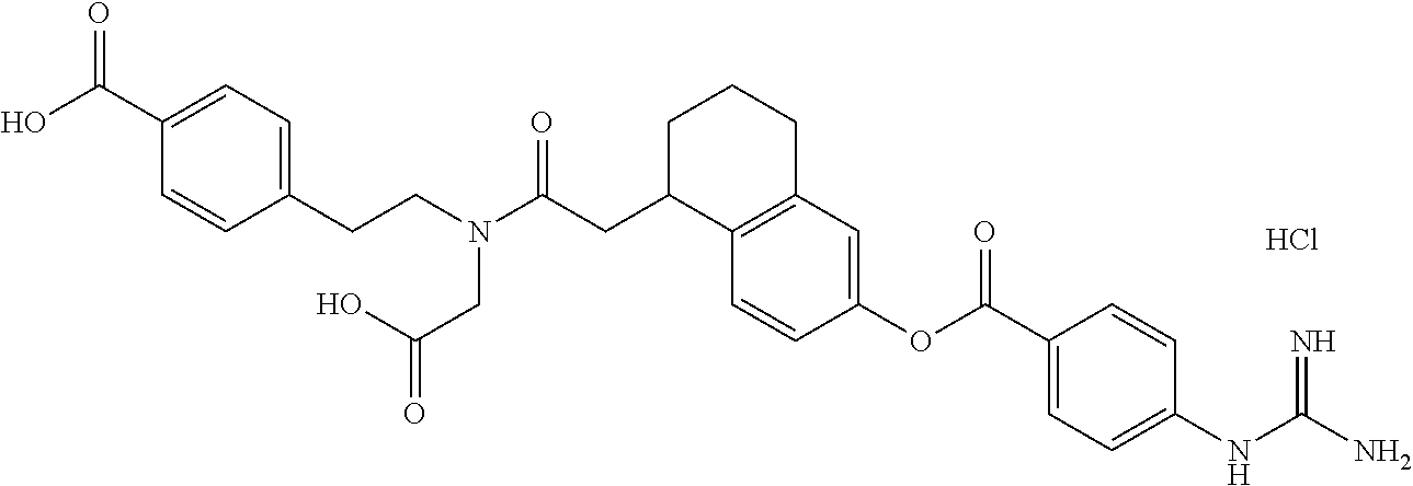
C12=C(C=C(OC(C3=CC=C(NC(N)=N)C=C3)=O)C=C1)CCCC2CC(N(CCC1=CC=C(C(O)=O)C=C1)CC(O)=O)=O.Cl
